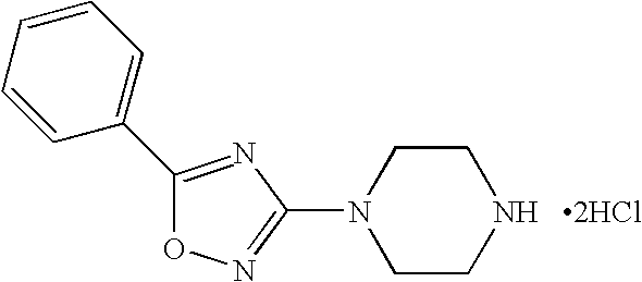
C1CN(C2=NOC(C3=CC=CC=C3)=N2)CCN1.[2HCl]
